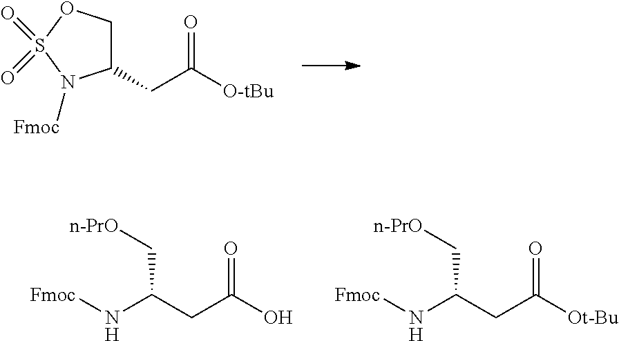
C1(CC([O-tBu])=O)COS(=O)(=O)N1[Fmoc].C(C(O)=O)C(N[Fmoc])C[n-PrO].C(C([Ot-Bu])=O)C(N[Fmoc])C[n-PrO]
